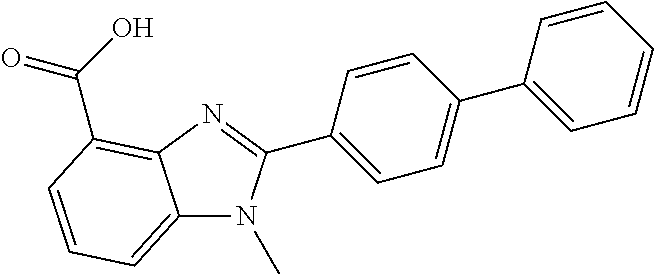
C12=CC=CC(C(O)=O)=C1N=C(C1=CC=C(C3=CC=CC=C3)C=C1)N2C
